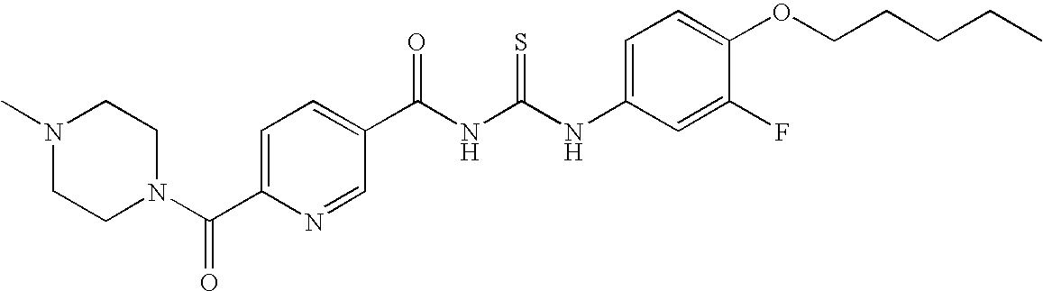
C(NC(NC1=CC=C(OCCCCC)C(F)=C1)=S)(=O)C1=CC=C(C(N2CCN(C)CC2)=O)N=C1
